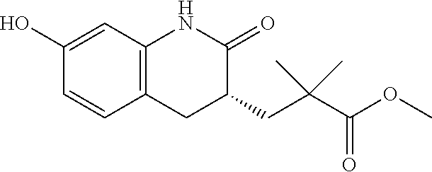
C12=C(C=C(O)C=C1)NC(=O)C(CC(C(=O)OC)(C)C)C2
